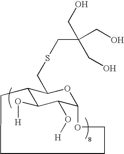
C12C(O[H])C(O[H])C(OC1CSCC(CO)(CO)CO)OCCCC2
